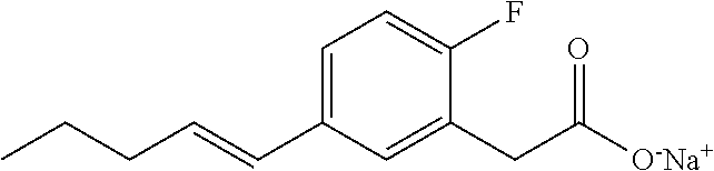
C1(CC([O-Na+])=O)=CC(C=CCCC)=CC=C1F
